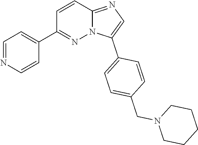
C1=C(C2=CC=C(CN3CCCCC3)C=C2)N2C(=N1)C=CC(C1=CC=NC=C1)=N2
